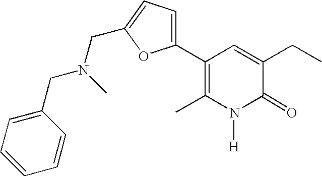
C1(C2=CC=C(CN(CC3=CC=CC=C3)C)O2)=C(C)N([H])C(=O)C(CC)=C1
